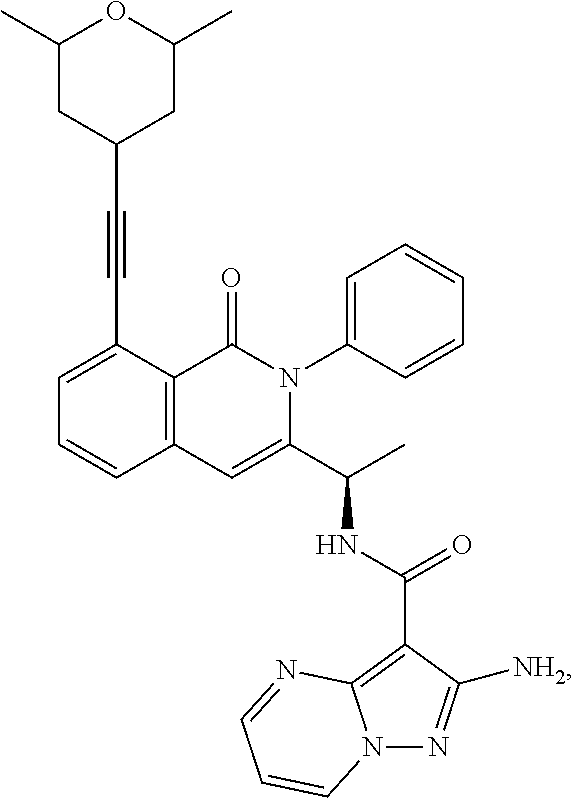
C1=C(C#CC2CC(C)OC(C)C2)C2=C(C=C1)C=C(C(C)NC(=O)C1=C3N(N=C1[NH2])C=CC=N3)N(C1=CC=CC=C1)C2=O
